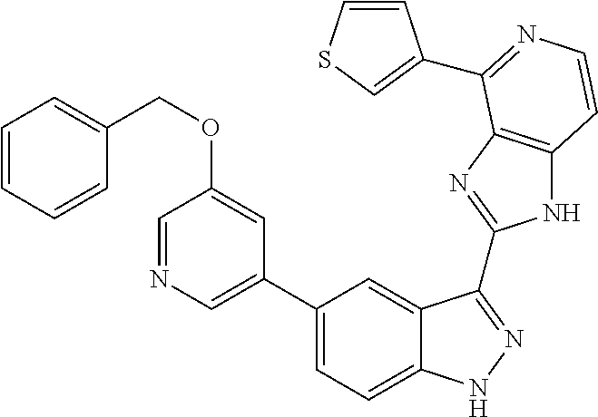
C1(C2=CN=CC(OCC3=CC=CC=C3)=C2)=CC=C2C(=C1)C(C1=NC3=C(N1)C=CN=C3C1=CSC=C1)=NN2
